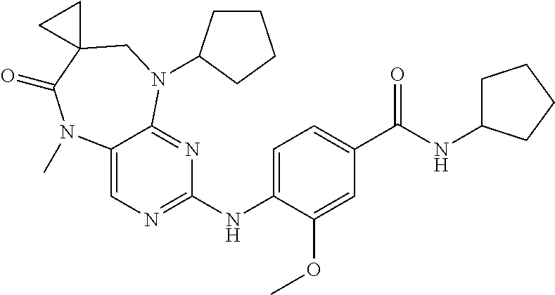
C1(NC2=NC=C3C(=N2)N(C2CCCC2)CC2(C(=O)N3C)CC2)=CC=C(C(NC2CCCC2)=O)C=C1OC
